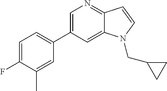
C1=C(C2=CC=C(F)C(C)=C2)C=C2C(=N1)C=CN2CC1CC1
